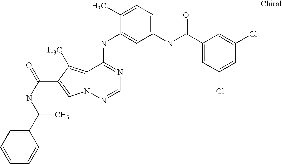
C1(C)=CC=C(NC(C2=CC(Cl)=CC(Cl)=C2)=O)C=C1NC1=NC=NN2C1=C(C)C(C(NC(C1=CC=CC=C1)C)=O)=C2
